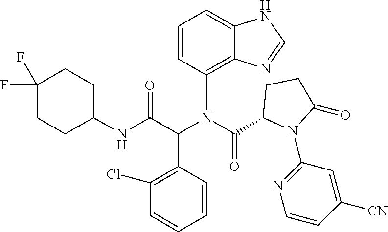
C1=CC(C(C(NC2CCC(F)(F)CC2)=O)N(C(=O)C2N(C3=NC=CC([CN])=C3)C(=O)CC2)C2=C3C(=CC=C2)NC=N3)=C(Cl)C=C1
